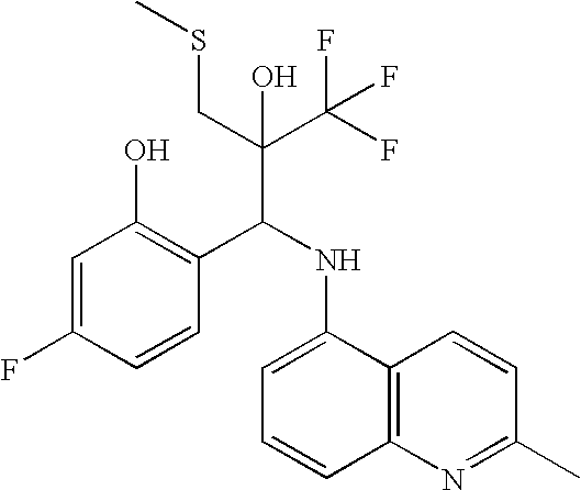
C1=C(F)C=CC(C(NC2=CC=CC3=C2C=CC(C)=N3)C(C(F)(F)F)(CSC)O)=C1O
